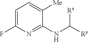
C1=C(F)N=C(NC([Ry])[Rx])C([Me])=C1
